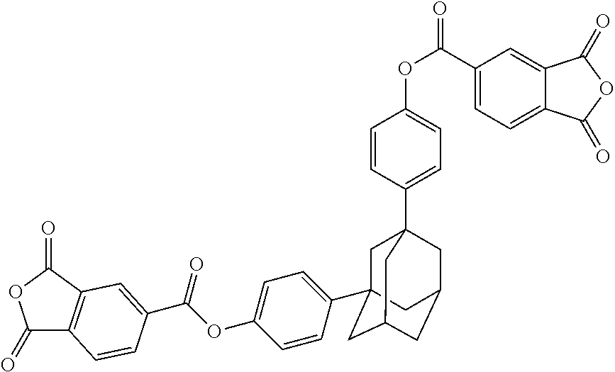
C1=CC(C23CC4(C5=CC=C(OC(=O)C6=CC7=C(C(=O)OC7=O)C=C6)C=C5)CC(CC(C2)C4)C3)=CC=C1OC(=O)C1=CC=C2C(=C1)C(=O)OC2=O
